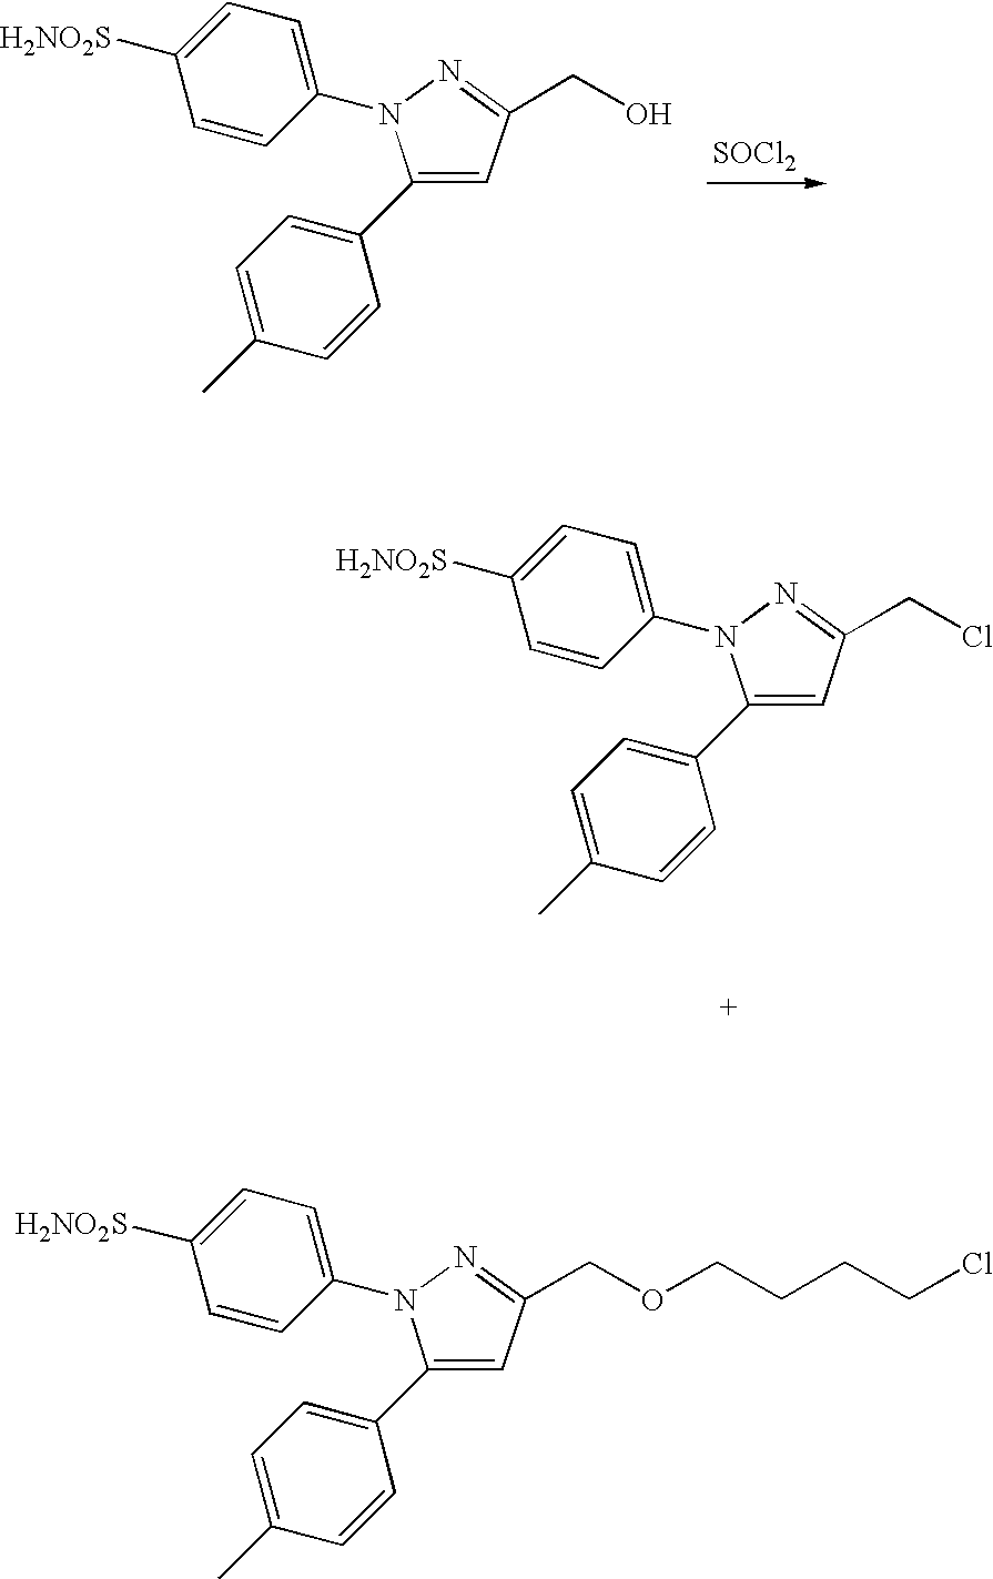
C1(C2=CC=C(C)C=C2)=CC(CO)=NN1C1=CC=C([H2NO2S])C=C1.[SOCl2].C1(C2=CC=C(C)C=C2)=CC(CCl)=NN1C1=CC=C([H2NO2S])C=C1.C1(C2=CC=C(C)C=C2)=CC(COCCCCCl)=NN1C1=CC=C([H2NO2S])C=C1
